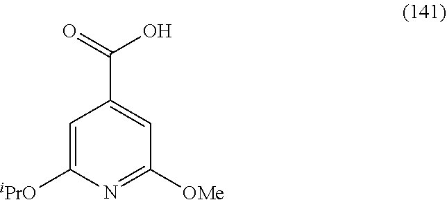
C1=C([iPrO])N=C([OMe])C=C1C(=O)O
